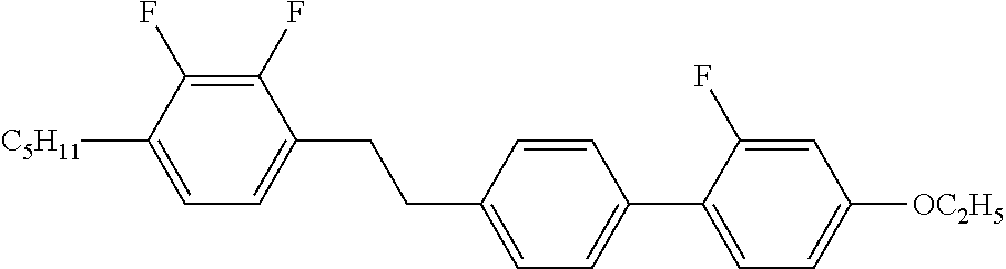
C1(F)=C(F)C([C5H11])=CC=C1CCC1=CC=C(C2=CC=C([OC2H5])C=C2F)C=C1
